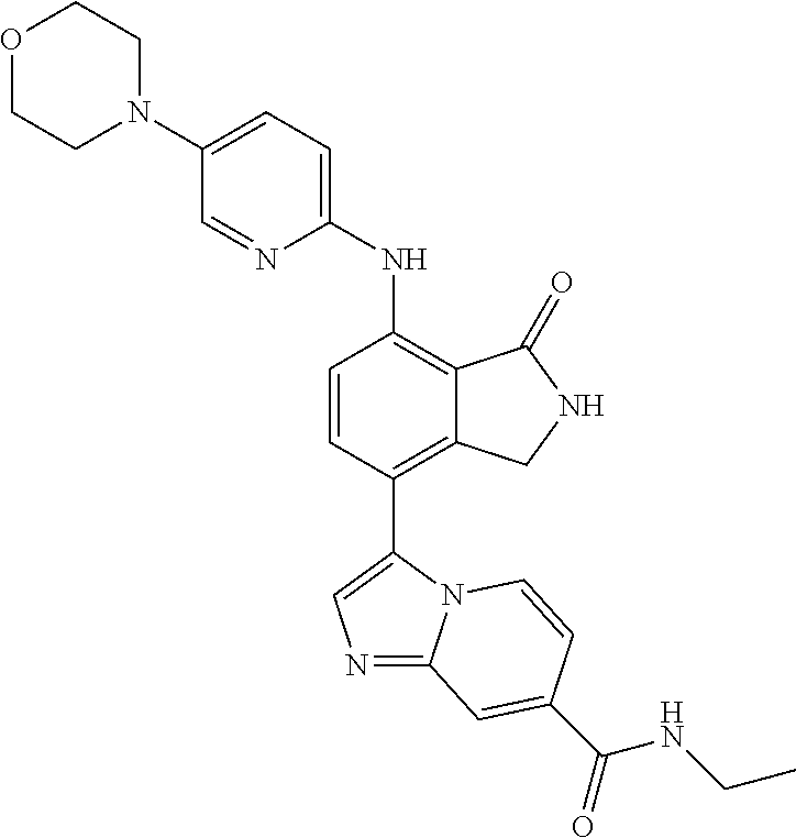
O1CCN(C2=CC=C(NC3=C4C(=C(C5=CN=C6N5C=CC(C(NCC)=O)=C6)C=C3)CNC4=O)N=C2)CC1
